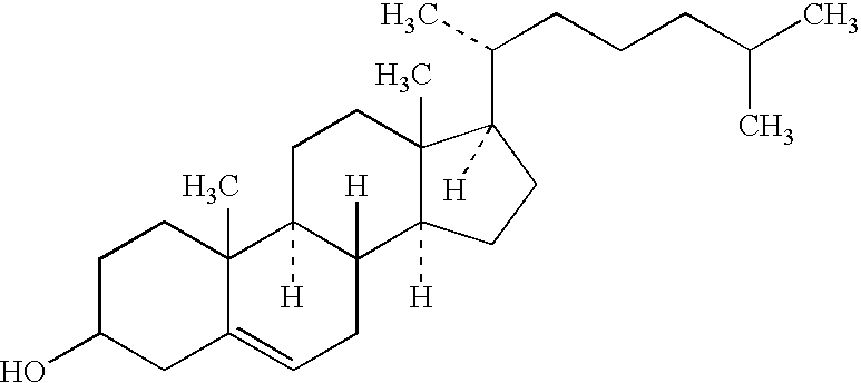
C1C(O)CC2=CCC3([H])C([H])(C2(C)C1)CCC1(C)C3([H])CCC1(C(CCCC(C)C)C)[H]
